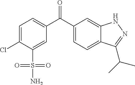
C1=C(Cl)C(S(=O)(=O)N)=CC(C(C2=CC=C3C(=C2)NN=C3C(C)C)=O)=C1
